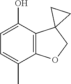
C12=C(C(O)=CC=C1C)C1(CO2)CC1
